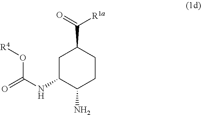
C1C(NC(=O)O[R4])C(N)CCC1C(=O)[R1a]
